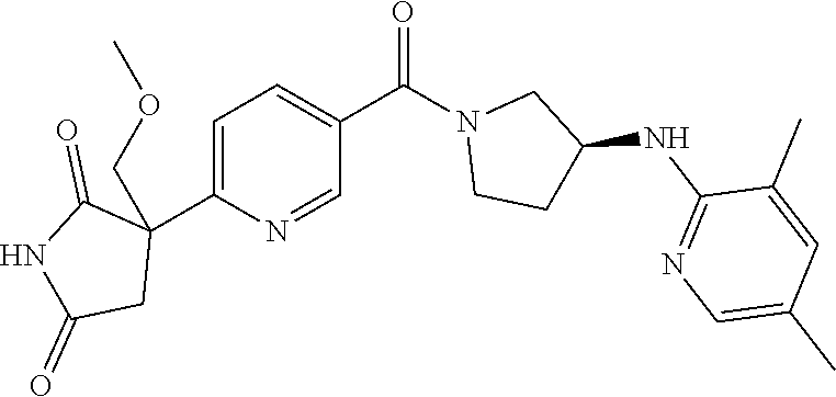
C1=C(C2(COC)C(=O)NC(=O)C2)N=CC(C(N2CCC(NC3=NC=C(C)C=C3C)C2)=O)=C1
